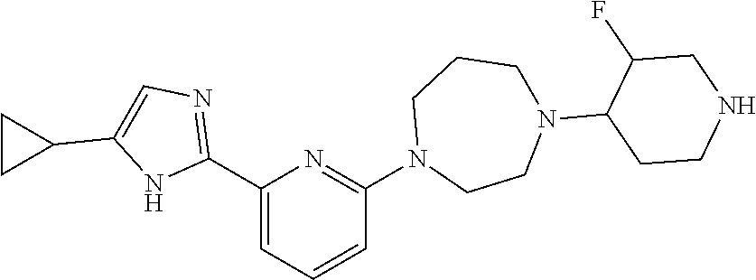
C1(C2=CC=CC(N3CCN(C4CCNCC4F)CCC3)=N2)=NC=C(C2CC2)N1
